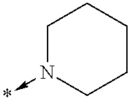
N1(->*)CCCCC1
